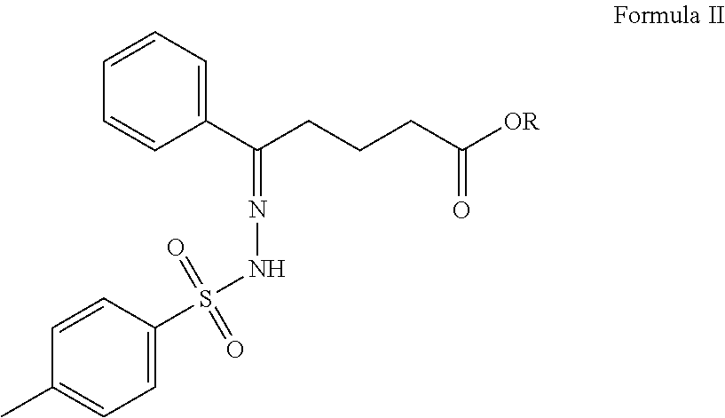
C1=CC=CC(C(CCCC([OR])=O)=NNS(C2=CC=C(C)C=C2)(=O)=O)=C1
